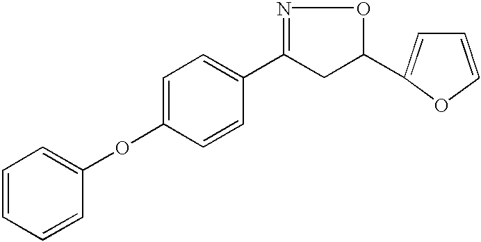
C1=C(OC2=CC=CC=C2)C=CC(C2=NOC(C3=CC=CO3)C2)=C1
